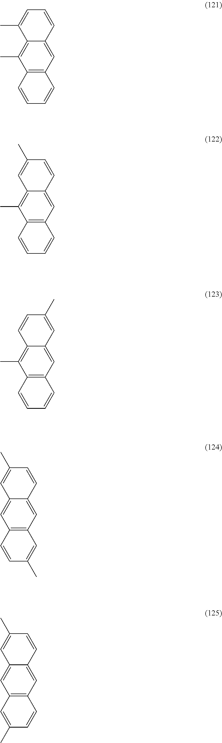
C12=C(C)C3=C(C=C1C=CC=C2C)C=CC=C3.C12=C(C)C3=C(C=C1C=CC(C)=C2)C=CC=C3.C12=C(C)C3=C(C=C1C=C(C)C=C2)C=CC=C3.C12=CC3=C(C=C1C=CC(C)=C2)C=C(C)C=C3.C12=CC3=C(C=C1C=CC(C)=C2)C=CC(C)=C3
